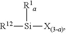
[R12][Si]([R1a])[X(3-a)]
